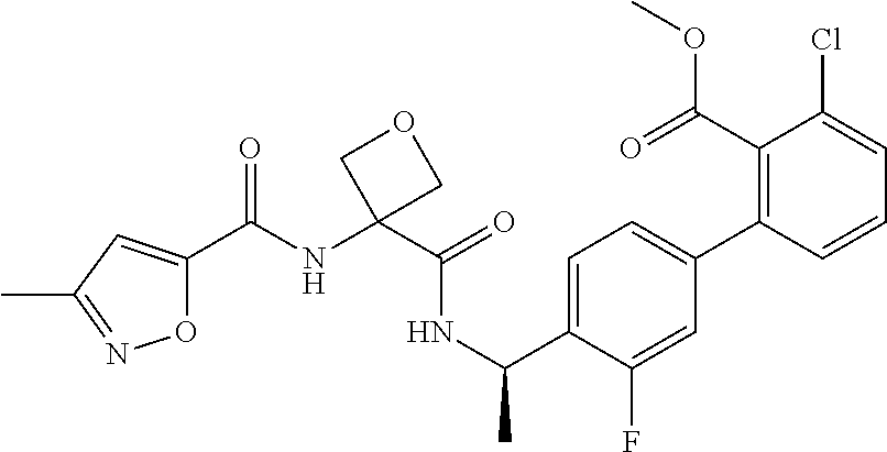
N(C(C)C1=CC=C(C2=C(C(OC)=O)C(Cl)=CC=C2)C=C1F)C(=O)C1(NC(=O)C2=CC(C)=NO2)COC1
